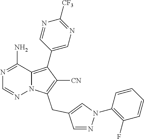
N1=C(N)C2=C(C3=CN=C([CF3])N=C3)C([CN])=C(CC3=CN(C4=C(F)C=CC=C4)N=C3)N2N=C1
